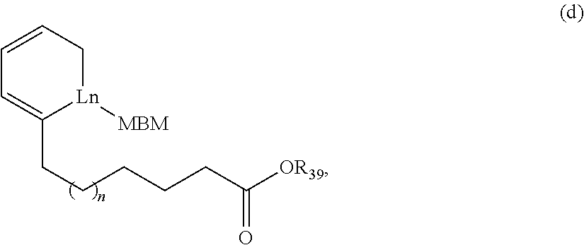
C1=CC[Ln]([MBM])C(CCCCCC([OR39])=O)=C1
